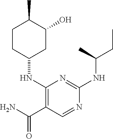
C1CC(NC2=C(C(N)=O)C=NC(NC(CC)C)=N2)CC(O)C1C
